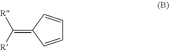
C1=CC(=C([R])[R])C=C1
